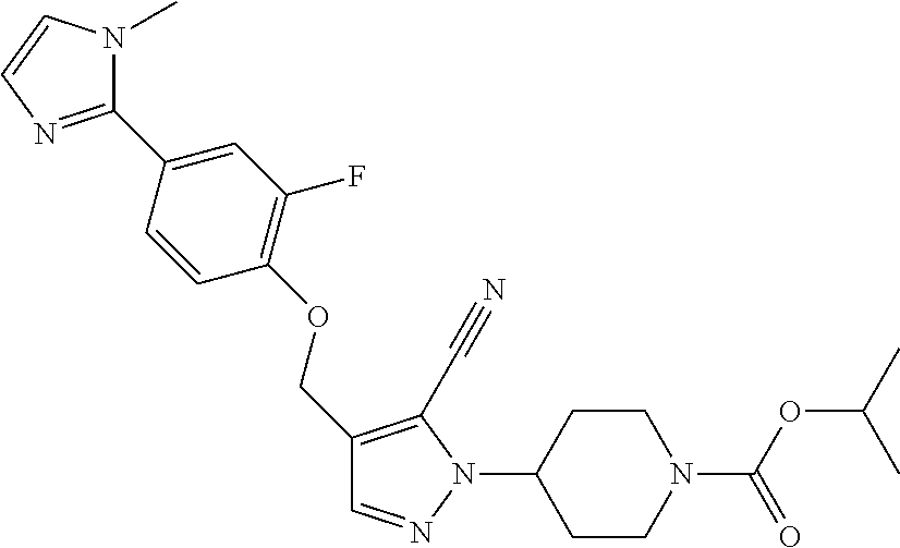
C1=CC(OCC2=C(C#N)N(C3CCN(C(OC(C)C)=O)CC3)N=C2)=C(F)C=C1C1=NC=CN1C
